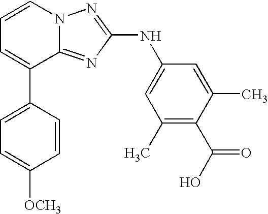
C1=CN2C(=NC(NC3=CC(C)=C(C(O)=O)C(C)=C3)=N2)C(C2=CC=C([OCH3])C=C2)=C1
